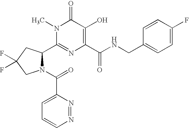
C1(C2N(C(=O)C3=CC=CN=N3)CC(F)(F)C2)=NC(C(NCC2=CC=C(F)C=C2)=O)=C(O)C(=O)N1C
